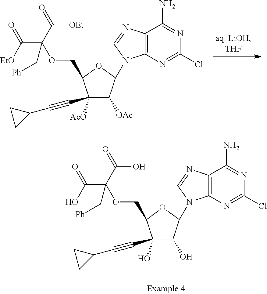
C12=C(N=C(Cl)N=C1N)N(C1C([OAc])C([AcO])(C#CC3CC3)C(COC(C([EtO])=O)(C(=O)[OEt])C[Ph])O1)C=N2.C12=C(N=C(Cl)N=C1N)N(C1C(O)C(O)(C#CC3CC3)C(COC(C(O)=O)(C(=O)O)C[Ph])O1)C=N2
